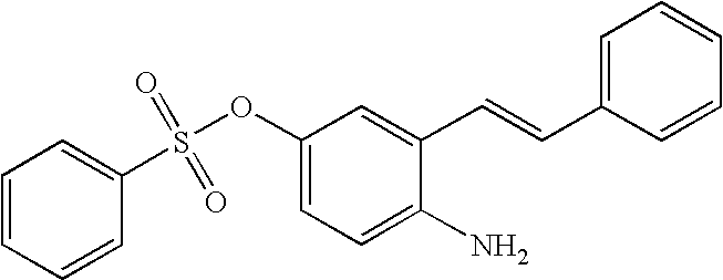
C1=CC=CC=C1S(OC1=CC=C(N)C(C=CC2=CC=CC=C2)=C1)(=O)=O
